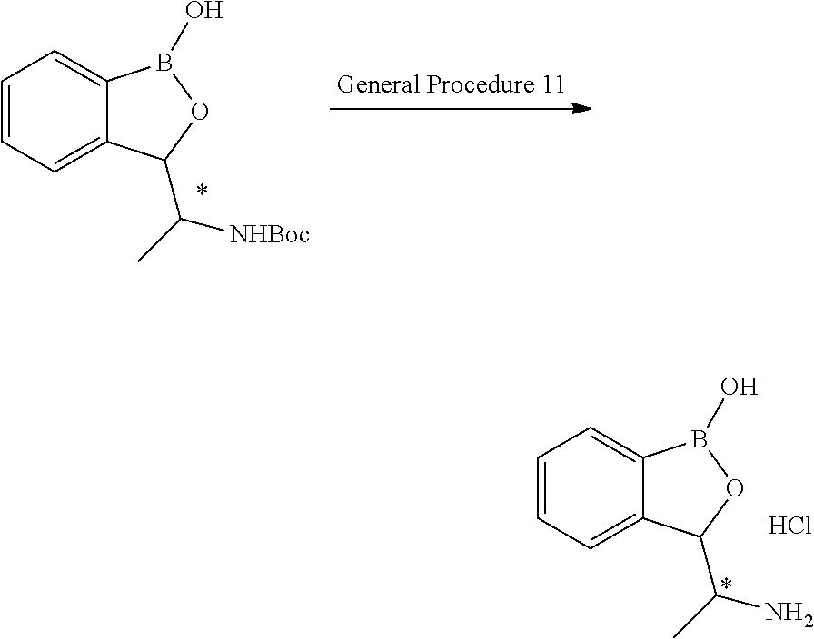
C1=CC=C2C(=C1)B(O)OC2C([NHBoc])C.C1=CC=C2C(=C1)B(O)OC2C(N)C.Cl
